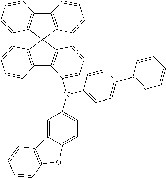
C1(C2=CC=C(N(C3=CC=C4C(=C3)C3=C(O4)C=CC=C3)C3=CC=CC4=C3C3=C(C=CC=C3)C43C4=C(C5=C3C=CC=C5)C=CC=C4)C=C2)=CC=CC=C1
